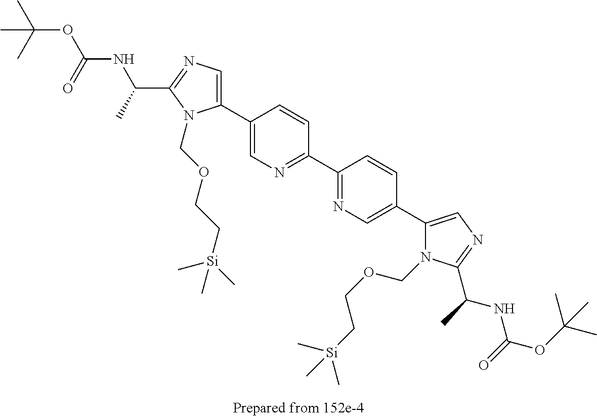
C1(C2=CN=C(C3=NC=C(C4=CN=C(C(C)NC(OC(C)(C)C)=O)N4COCC[Si](C)(C)C)C=C3)C=C2)=CN=C(C(C)NC(OC(C)(C)C)=O)N1COCC[Si](C)(C)C
